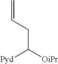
C=CCC([OiPr])[Pyd]
